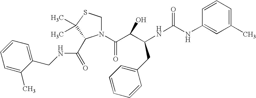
C1=CC=C(C)C=C1NC(NC(C(C(N1CSC(C)(C)C1C(=O)NCC1=CC=CC=C1C)=O)O)CC1=CC=CC=C1)=O
